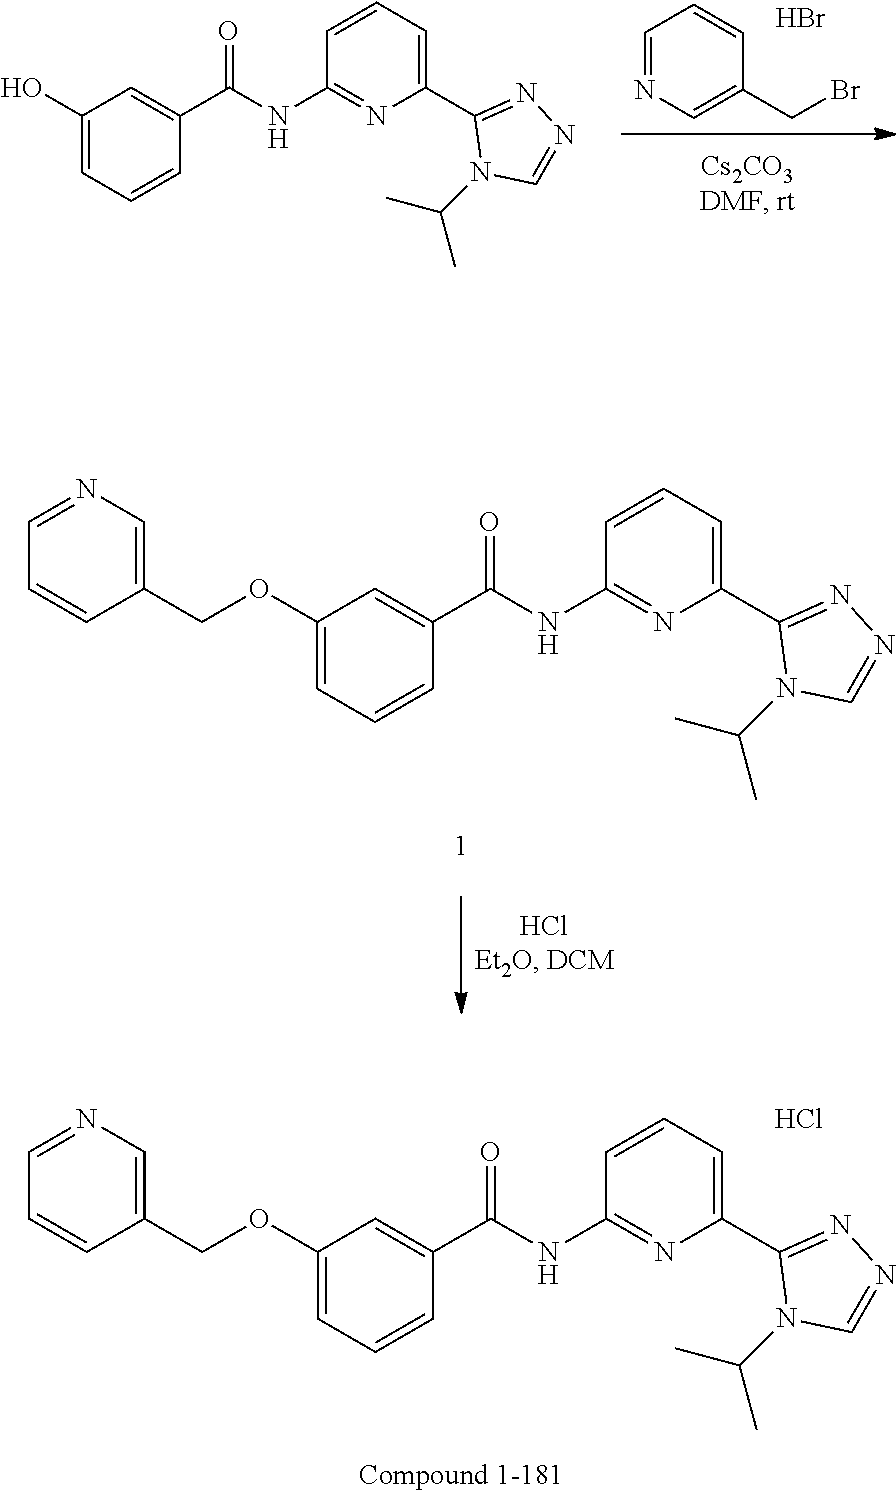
C1(C2=NN=CN2C(C)C)=CC=CC(NC(C2=CC(OCC3=CN=CC=C3)=CC=C2)=O)=N1.Cl.Br.BrCC1=CN=CC=C1.C1(C2=NN=CN2C(C)C)=CC=CC(NC(C2=CC(O)=CC=C2)=O)=N1.C1(C2=NN=CN2C(C)C)=CC=CC(NC(C2=CC(OCC3=CN=CC=C3)=CC=C2)=O)=N1
